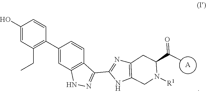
[A].C1(C2=C(CC)C=C(O)C=C2)=CC2=C(C=C1)C(C1=NC3=C(N1)CN([R1])C(C(=O)C)C3)=NN2
